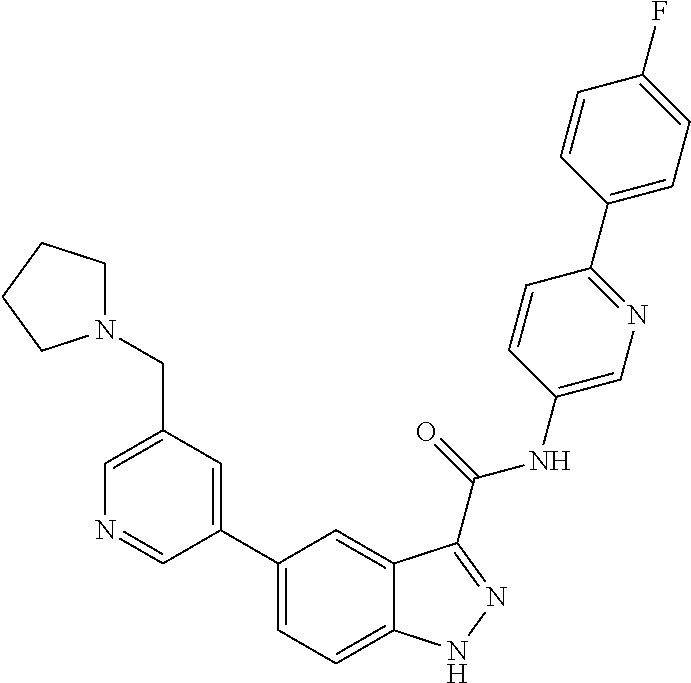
C1(CN2CCCC2)=CN=CC(C2=CC=C3C(=C2)C(C(NC2=CN=C(C4=CC=C(F)C=C4)C=C2)=O)=NN3)=C1
